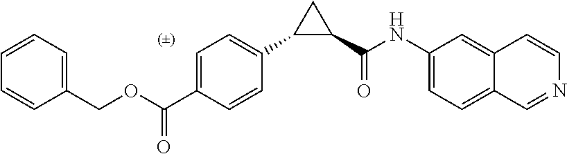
C1(COC(C2=CC=C(C3C(C(NC4=CC=C5C(=C4)C=CN=C5)=O)C3)C=C2)=O)=CC=CC=C1
